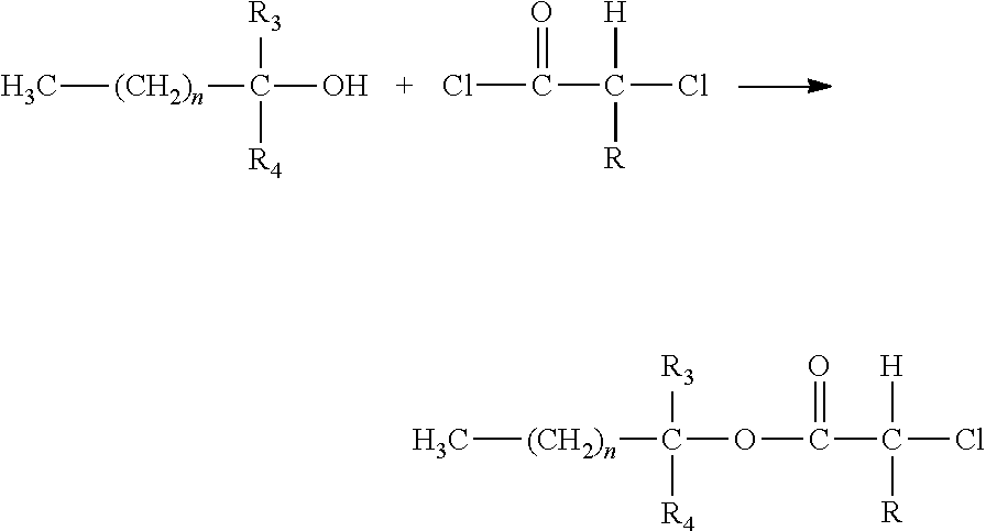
C[(CH2)n]C(O)([R4])[R3].ClC(=O)C([R])([H])Cl.C[(CH2)n]C(OC(C(Cl)([H])[R])=O)([R4])[R3]
